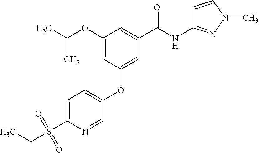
C1(OC(C)C)=CC(OC2=CC=C(S(CC)(=O)=O)N=C2)=CC(C(NC2=NN(C)C=C2)=O)=C1
